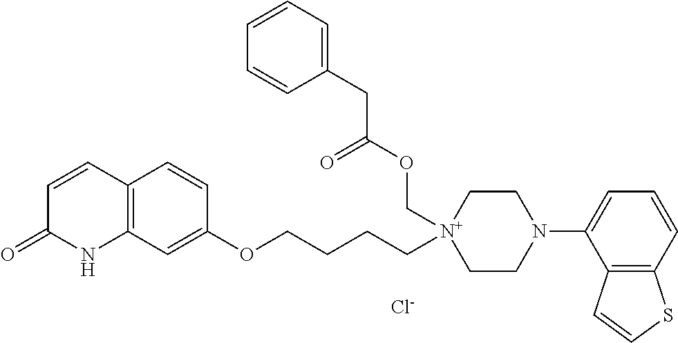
[Cl-].C12=C(C=C(OCCCC[N+]3(COC(CC4=CC=CC=C4)=O)CCN(C4=CC=CC5=C4C=CS5)CC3)C=C1)NC(=O)C=C2
